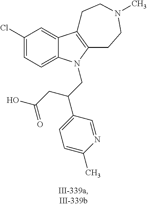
C1(Cl)=CC=C2C(=C1)C1=C(CCN(C)CC1)N2CC(C1=CC=C(C)N=C1)CC(O)=O
